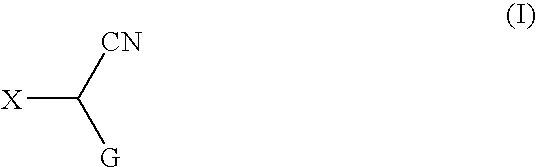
[X]C([CN])[G]
